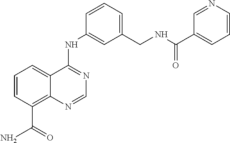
C1=CC(C(N)=O)=C2C(=C1)C(NC1=CC(CNC(=O)C3=CC=CN=C3)=CC=C1)=NC=N2
